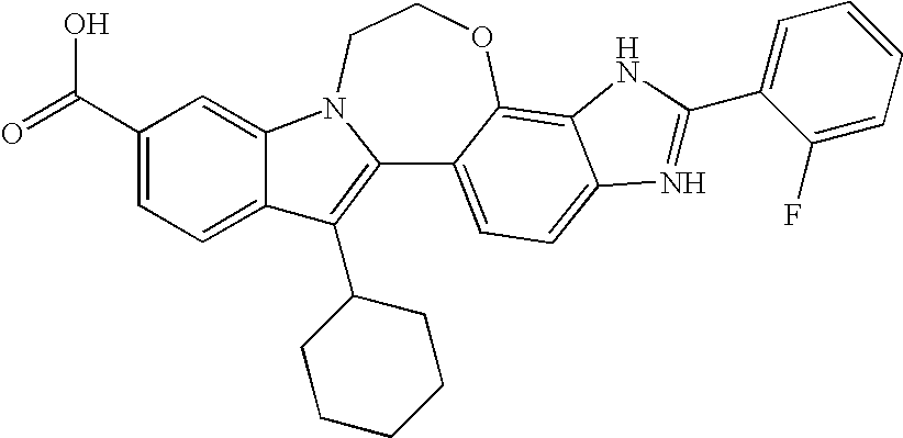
C12=C(C3CCCCC3)C3=CC=C(C(=O)O)C=C3N1CCOC1=C3C(=CC=C21)N=C(C1=CC=CC=C1F)N3
